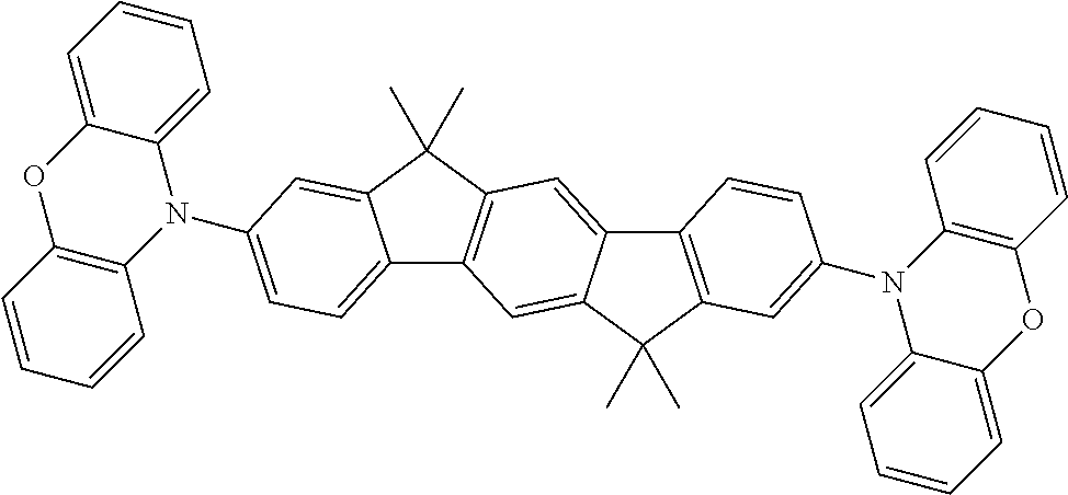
C1=CC=C2C(=C1)N(C1=CC=C3C4=C(C(C)(C)C3=C1)C=C1C(=C4)C(C)(C)C3=C1C=CC(N1C4=C(C=CC=C4)OC4=CC=CC=C14)=C3)C1=C(C=CC=C1)O2
